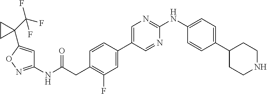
C1=CC(C2=CN=C(NC3=CC=C(C4CCNCC4)C=C3)N=C2)=CC(F)=C1CC(NC1=NOC(C2(C(F)(F)F)CC2)=C1)=O
